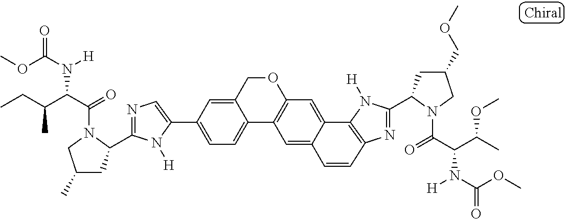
C1=C(C2=CC=C3C(=C2)COC2=C3C=C3C(=C2)C2=C(N=C(C4CC(COC)CN4C(=O)C(C(C)OC)N([H])C(OC)=O)N2[H])C=C3)N([H])C(C2CC(C)CN2C(=O)C(C(CC)C)N([H])C(OC)=O)=N1
